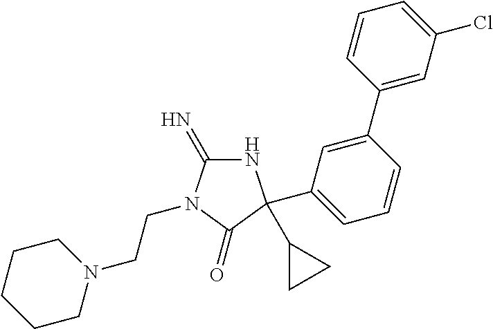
N1C(=N)N(CCN2CCCCC2)C(=O)C1(C1CC1)C1=CC=CC(C2=CC(Cl)=CC=C2)=C1
